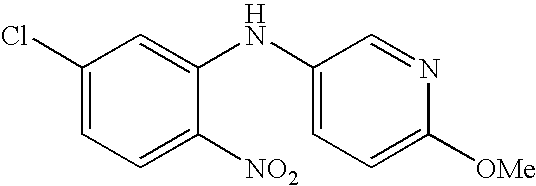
C1(Cl)=CC=C([NO2])C(NC2=CC=C([OMe])N=C2)=C1
